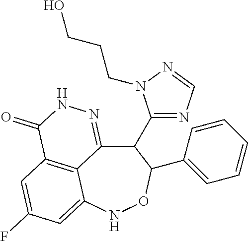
C12=C3C=C(F)C=C1NOC(C1=CC=CC=C1)C(C1=NC=NN1CCCO)C2=NNC3=O
